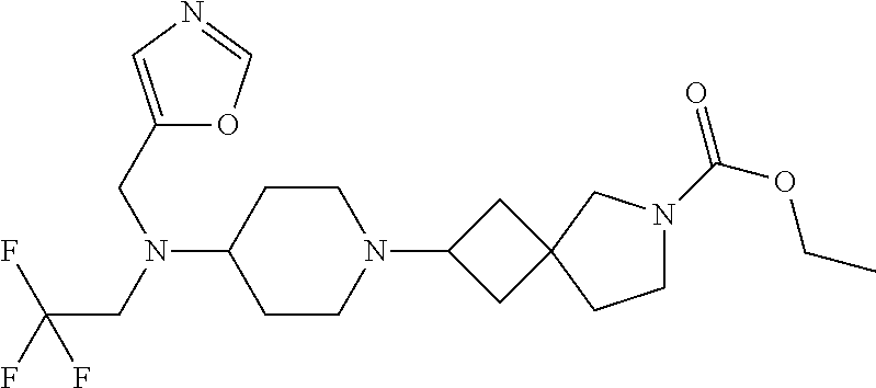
C1CC(N(CC(F)(F)F)CC2=CN=CO2)CCN1C1CC2(C1)CN(C(=O)OCC)CC2
